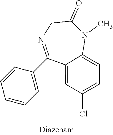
C1(=O)CN=C(C2=CC=CC=C2)C2=CC(Cl)=CC=C2N1C
